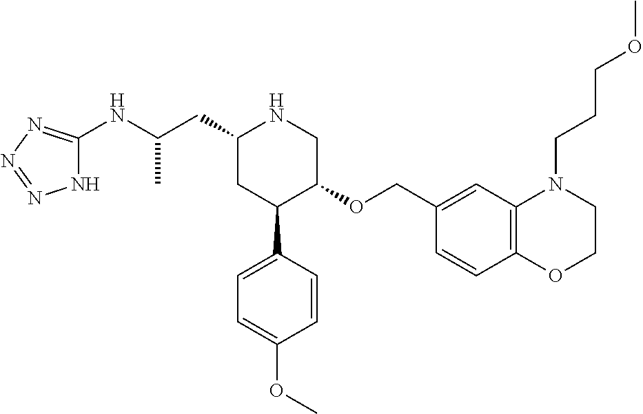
C1(CC(NC2=NN=NN2)C)CC(C2=CC=C(OC)C=C2)C(OCC2=CC3=C(C=C2)OCCN3CCCOC)CN1
